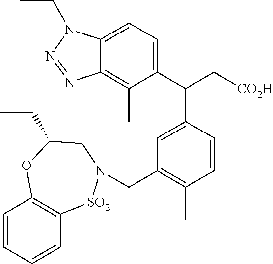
C1=CC=CC2=C1OC(CC)CN(CC1=C(C)C=CC(C(C3=CC=C4C(=C3C)N=NN4CC)C[CO2H])=C1)[SO2]2
